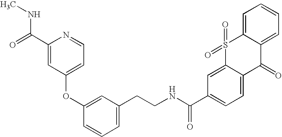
C1(OC2=CC(CCNC(=O)C3=CC=C4C(=C3)S(=O)(=O)C3=CC=CC=C3C4=O)=CC=C2)=CC=NC(C(NC)=O)=C1
